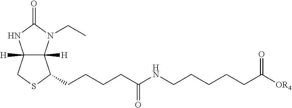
C12([H])C([H])(N(CC)C(=O)N1)C(CCCCC(NCCCCCC([OR4])=O)=O)SC2
